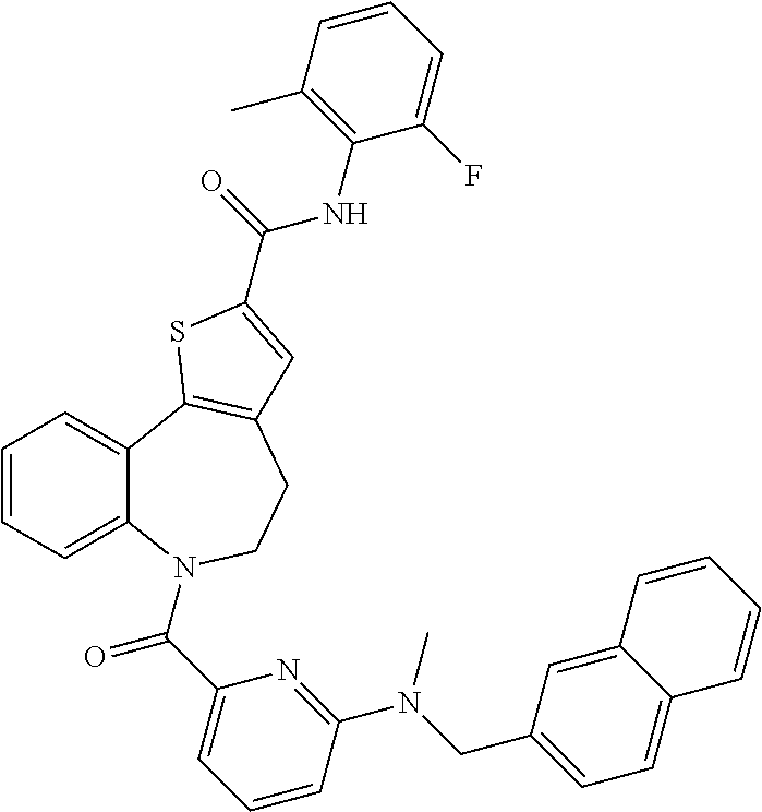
C1=CC=C2C(=C1)C1=C(CCN2C(C2=CC=CC(N(CC3=CC=C4C(=C3)C=CC=C4)C)=N2)=O)C=C(C(NC2=C(C)C=CC=C2F)=O)S1
